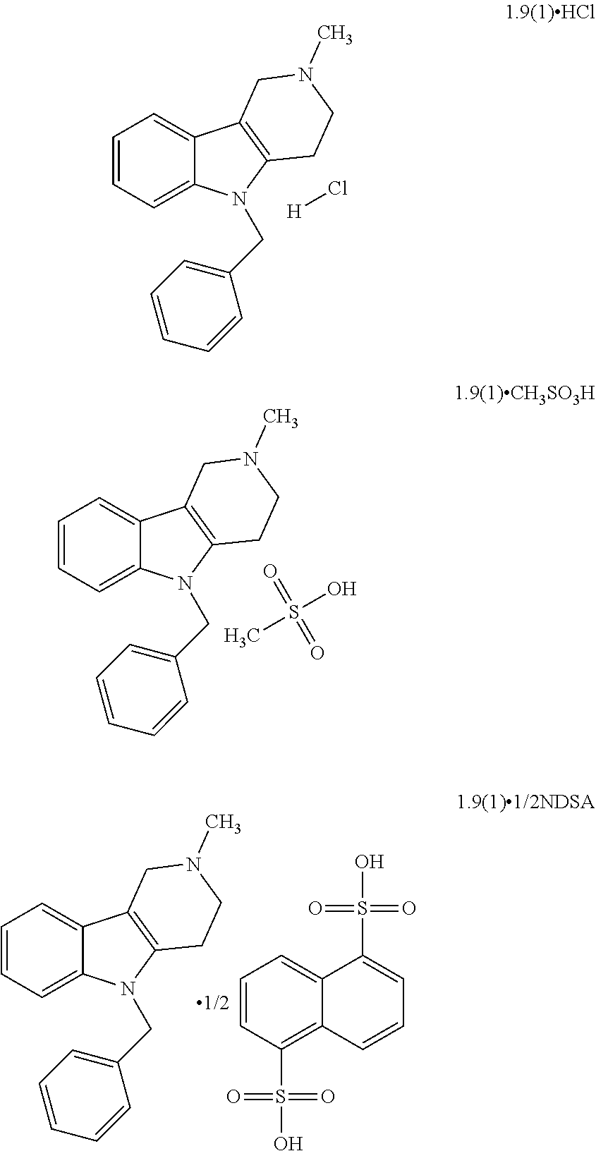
C1=CC=C2C(=C1)C1=C(N2CC2=CC=CC=C2)CCN(C)C1.[H]Cl.C1=CC=C2C(=C1)C1=C(N2CC2=CC=CC=C2)CCN(C)C1.CS(O)(=O)=O.C1=CC=C2C(=C1)C1=C(N2CC2=CC=CC=C2)CCN(C)C1.C1=CC(S(O)(=O)=O)=C2C(=C1)C(S(O)(=O)=O)=CC=C2
